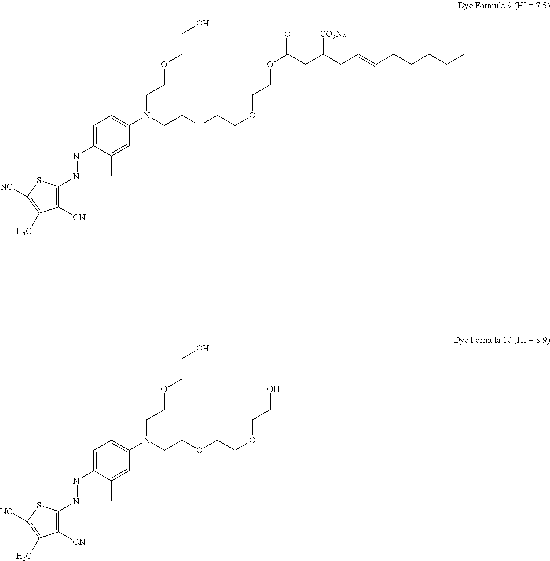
C1([CN])=C(N=NC2=CC=C(N(CCOCCOCCOC(CC(CC=CCCCCC)[CO2Na])=O)CCOCCO)C=C2C)SC([NC])=C1C.C1([CN])=C(N=NC2=CC=C(N(CCOCCOCCO)CCOCCO)C=C2C)SC([NC])=C1C
